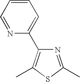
N1=C(C)SC(C)=C1C1=CC=CC=N1
